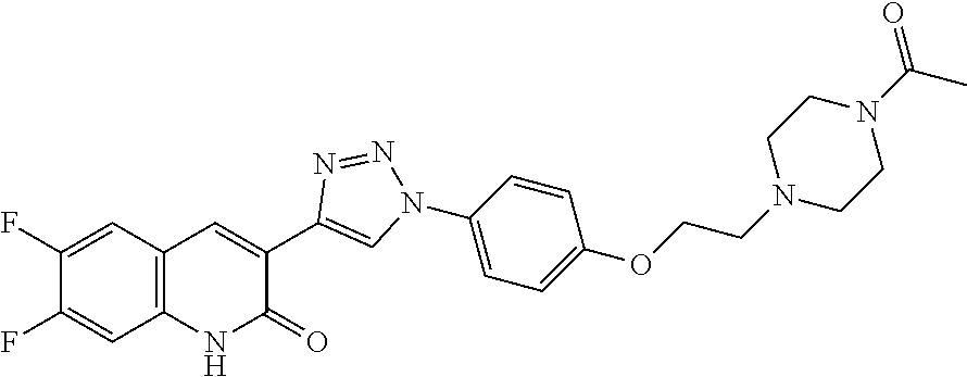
C1=C(F)C(F)=CC2=C1NC(=O)C(C1=CN(C3=CC=C(OCCN4CCN(C(=O)C)CC4)C=C3)N=N1)=C2
